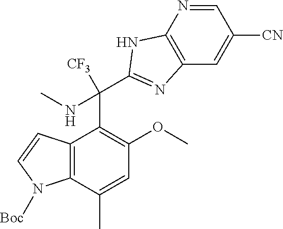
C12=C(C(C)=CC(OC)=C1C(C1=NC3=C(N=CC([CN])=C3)N1)([CF3])NC)N([Boc])C=C2
